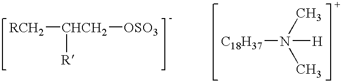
[RCH2][CHCH2]([OSO3])[R].[C18H37]N(C)(C)[H]
